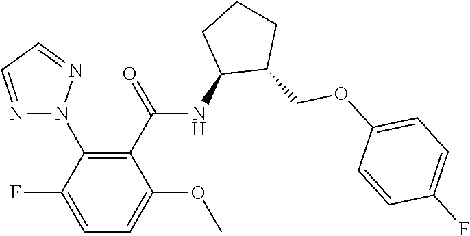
N1(C2=C(C(=O)NC3C(COC4=CC=C(F)C=C4)CCC3)C(OC)=CC=C2F)N=CC=N1
